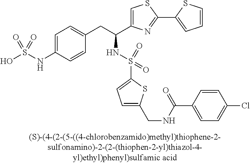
C1=C(NS(O)(=O)=O)C=CC(CC(NS(C2=CC=C(CNC(=O)C3=CC=C(Cl)C=C3)S2)(=O)=O)C2=CSC(C3=CC=CS3)=N2)=C1
